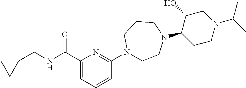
C1(CNC(C2=CC=CC(N3CCN(C4C(O)CN(C(C)C)CC4)CCC3)=N2)=O)CC1
